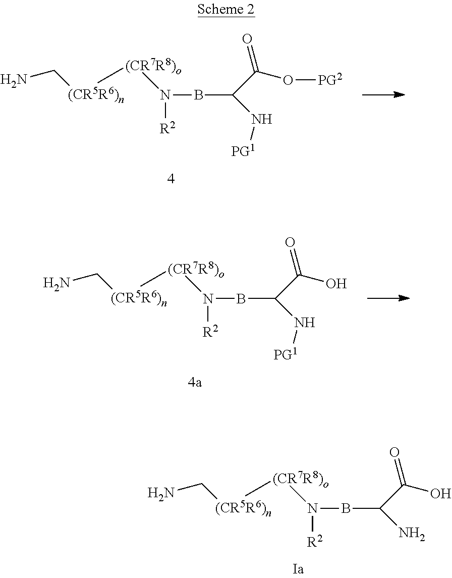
B(C(C(=O)O)N)N([R2])[(CR7R8)o][(CR5R6)n]CN.B(C(C(=O)O[PG2])N[PG1])N([R2])[(CR7R8)o][(CR5R6)n]CN.B(C(C(=O)O)N[PG1])N([R2])[(CR7R8)o][(CR5R6)n]CN
